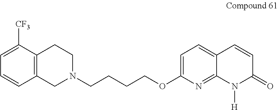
C1N(CCCCOC2=CC=C3C(=N2)N([H])C(=O)C=C3)CCC2=C1C=CC=C2[CF3]
